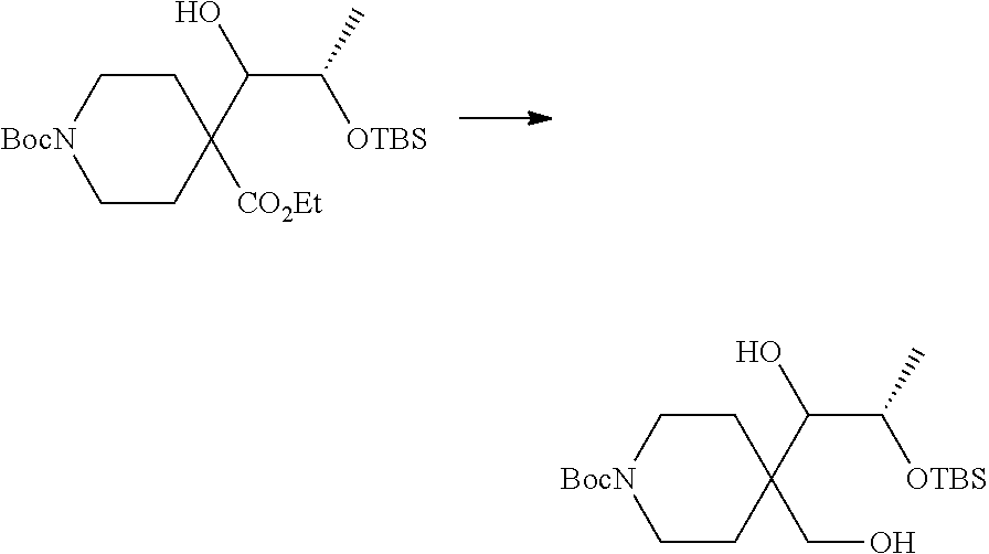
C1CC([CO2Et])(C(C([OTBS])C)O)CC[BocN]1.C1CC(CO)(C(C([OTBS])C)O)CC[BocN]1
